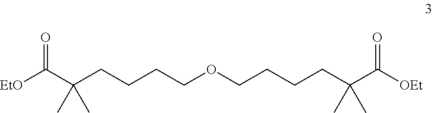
C(CCCCOCCCCC(C([OEt])=O)(C)C)(C([EtO])=O)(C)C
